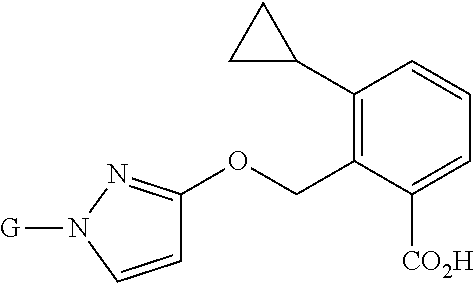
C1(C2CC2)=C(COC2=NN([G])C=C2)C([CO2H])=CC=C1
